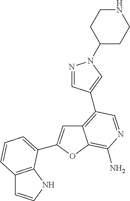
C12=C(C3=CN(C4CCNCC4)N=C3)C=NC(N)=C1OC(C1=CC=CC3=C1NC=C3)=C2
